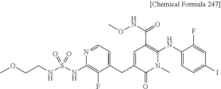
C1=C(CC2=CC=NC(NS(NCCOC)(=O)=O)=C2F)C(=O)N(C)C(NC2=CC=C(I)C=C2F)=C1C(=O)NOC
